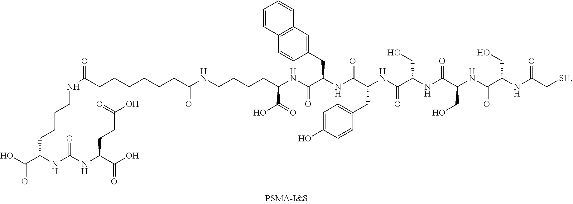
C(CC(NC(NC(C(O)=O)CCCCNC(CCCCCCC(NCCCCC(NC(C(NC(C(NC(C(NC(C(NC(C(NC(C[SH])=O)CO)=O)CO)=O)CO)=O)CC1=CC=C(O)C=C1)=O)CC1=CC2=C(C=C1)C=CC=C2)=O)C(=O)O)=O)=O)=O)C(O)=O)C(O)=O
